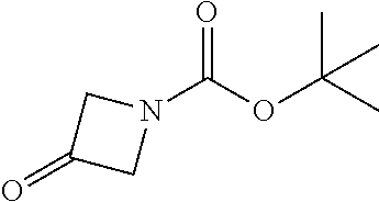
N1(C(OC(C)(C)C)=O)CC(=O)C1
